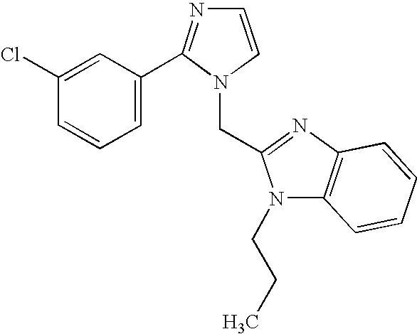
C1=C(Cl)C=CC=C1C1=NC=CN1CC1=NC2=C(N1CCC)C=CC=C2
